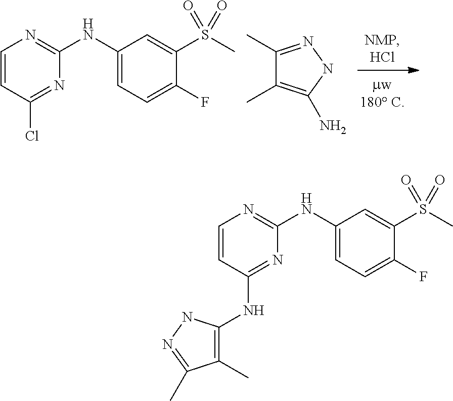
C1(NC2=CC=C(F)C(S(C)(=O)=O)=C2)=NC=CC(Cl)=N1.CC1=C(N)NN=C1C.C1(NC2=CC=C(F)C(S(C)(=O)=O)=C2)=NC=CC(NC2=C(C)C(C)=NN2)=N1
